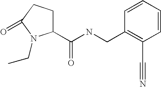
C(NCC1=C(C#N)C=CC=C1)(=O)C1CCC(=O)N1CC
